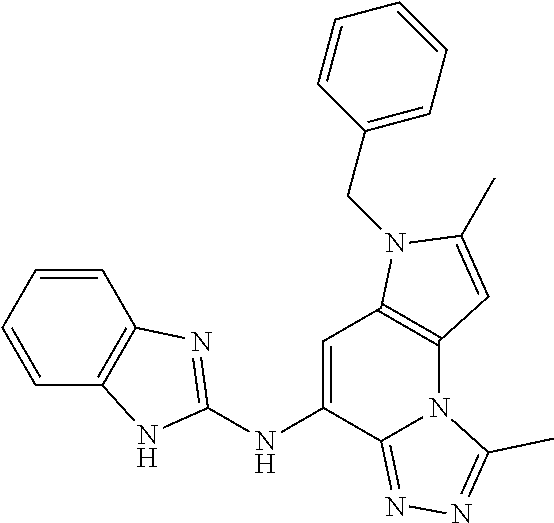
C1=C(NC2=NC3=C(C=CC=C3)N2)C2=NN=C(C)N2C2=C1N(CC1=CC=CC=C1)C(C)=C2
